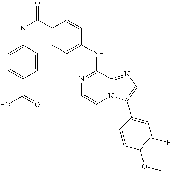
N1=C(NC2=CC=C(C(NC3=CC=C(C(=O)O)C=C3)=O)C(C)=C2)C2=NC=C(C3=CC(F)=C(OC)C=C3)N2C=C1
